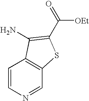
C1=CN=CC2=C1C(N)=C(C(=O)[OEt])S2
